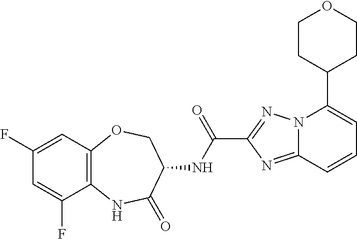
C12=C(C=C(F)C=C1F)OCC(NC(C1=NN3C(=N1)C=CC=C3C1CCOCC1)=O)C(=O)N2
